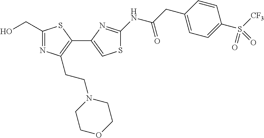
C1(CO)=NC(CCN2CCOCC2)=C(C2=CSC(NC(CC3=CC=C(S(=O)([CF3])=O)C=C3)=O)=N2)S1
